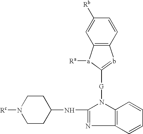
C12=C(N([G]C3=bC4=C([a]3[Ra])C=C([Rb])C=C4)C(NC3CCN([Rc])CC3)=N1)C=CC=C2
